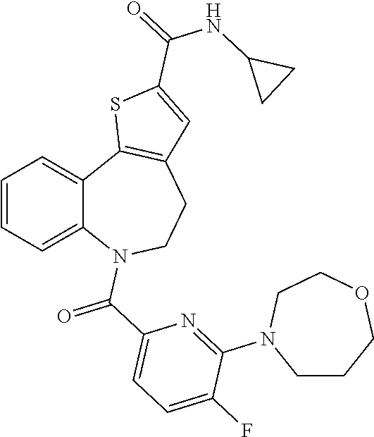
C1=CC=C2C(=C1)C1=C(CCN2C(C2=CC=C(F)C(N3CCCOCC3)=N2)=O)C=C(C(NC2CC2)=O)S1
